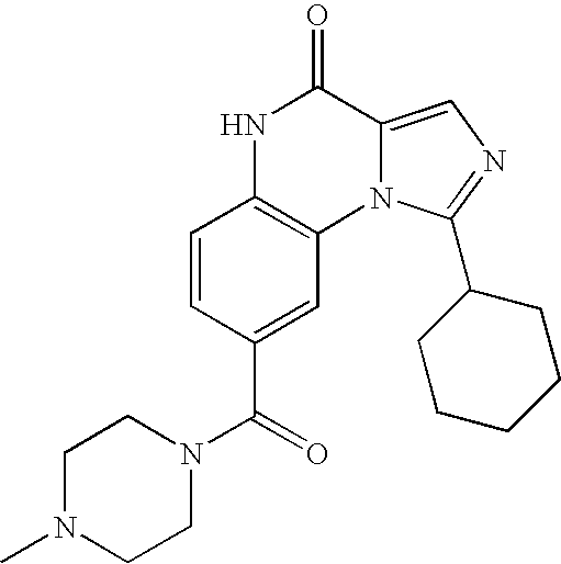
N12C(=CN=C1C1CCCCC1)C(=O)NC1=C2C=C(C(=O)N2CCN(C)CC2)C=C1
